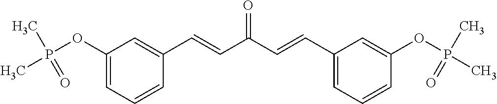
C1(OP(C)(C)=O)=CC=CC(C=CC(C=CC2=CC=CC(OP(C)(C)=O)=C2)=O)=C1
